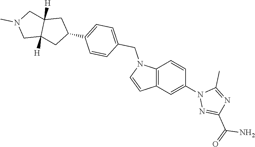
C12=C(C=C(N3N=C(C(=O)N)N=C3C)C=C1)C=CN2CC1=CC=C(C2CC3([H])C([H])(C2)CN(C)C3)C=C1
